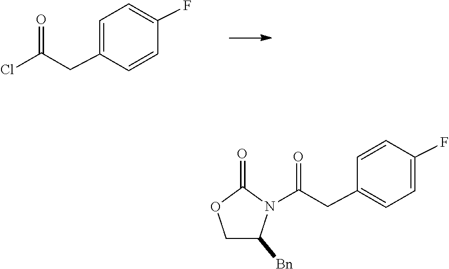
C(C1=CC=C(F)C=C1)C(Cl)=O.C1=CC(F)=CC=C1CC(N1C(=O)OCC1[Bn])=O
